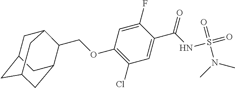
O(C1=C(Cl)C=C(C(NS(N(C)C)(=O)=O)=O)C(F)=C1)CC1C2CC3CC(CC1C3)C2
